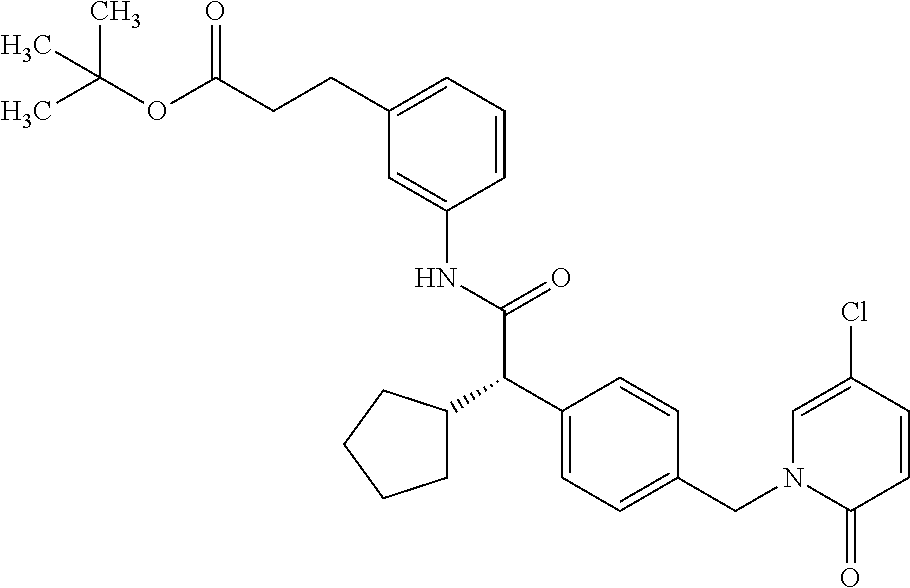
C1=C(NC(C(C2=CC=C(CN3C(=O)C=CC(Cl)=C3)C=C2)C2CCCC2)=O)C=CC=C1CCC(OC(C)(C)C)=O
